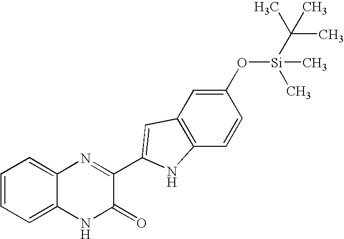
C1=C2C(=CC=C1)N=C(C1=CC3=C(C=CC(O[Si](C)(C)C(C)(C)C)=C3)N1)C(=O)N2
